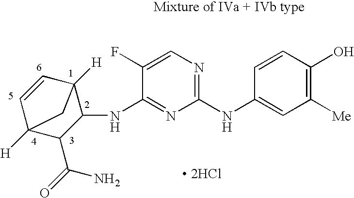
C1(NC2=CC([Me])=C(O)C=C2)=NC=C(F)C(NC2C3([H])C=CC([H])(C2C(=O)N)C3)=N1.[ 2HCl]
